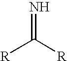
[R]C([R])=N
